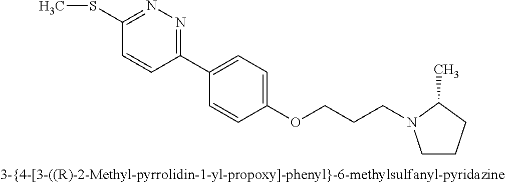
C1(SC)=NN=C(C2=CC=C(OCCCN3CCCC3C)C=C2)C=C1
